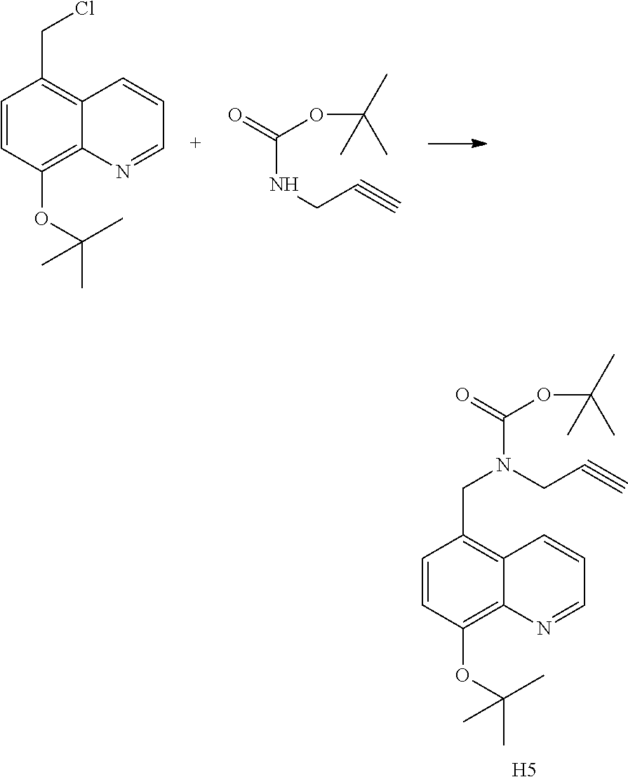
C1=CC(OC(C)(C)C)=C2C(=C1CCl)C=CC=N2.O=C(OC(C)(C)C)NCC#C.C1=CC(OC(C)(C)C)=C2C(=C1CN(C(=O)OC(C)(C)C)CC#C)C=CC=N2.[H5]
